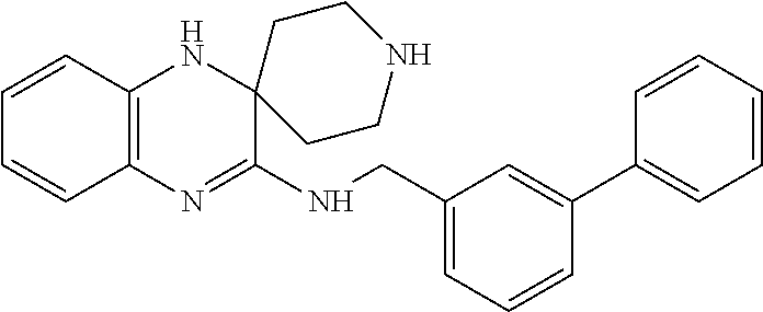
C12=C(N=C(NCC3=CC=CC(C4=CC=CC=C4)=C3)C3(N1)CCNCC3)C=CC=C2
